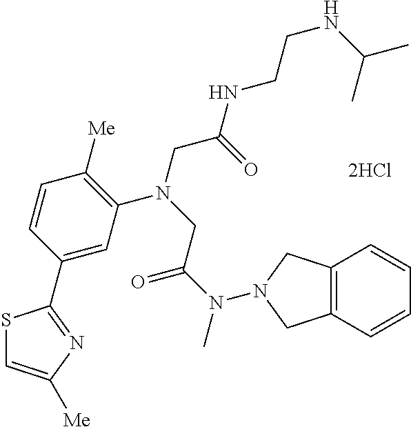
[2HCl].C1=C(C2=NC([Me])=CS2)C=CC([Me])=C1N(CC(NCCNC(C)C)=O)CC(N(C)N1CC2=C(C=CC=C2)C1)=O
